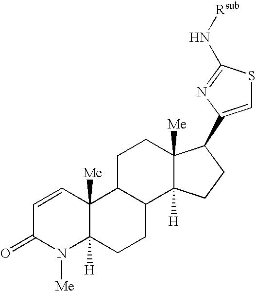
C1=CC2([Me])C([H])(N([Me])C1=O)CCC1C2CCC2([Me])C1([H])CCC2C1=CSC(N[Rsub])=N1
